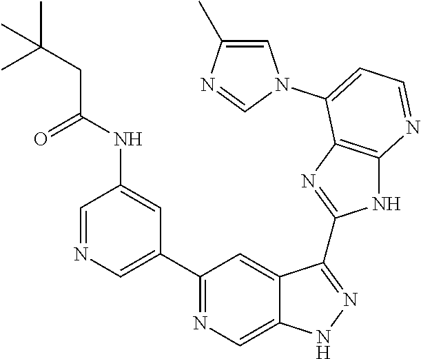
C1=NC=C(C2=NC=C3C(=C2)C(C2=NC4=C(N2)N=CC=C4N2C=C(C)N=C2)=NN3)C=C1NC(CC(C)(C)C)=O
